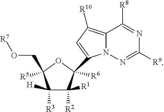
C1([H])([R3])C([R2])([R1])C([R6])(C2=CC([R10])=C3N2N=C([R9])N=C3[R8])OC1([R5])CO[R7]
